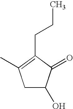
C1C(O)C(=O)C(CCC)=C1C
